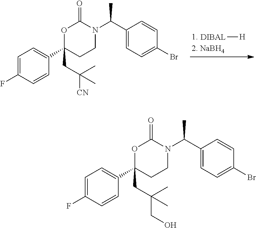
C1=C(F)C=CC(C2(CC([CN])(C)C)CCN(C(C3=CC=C(Br)C=C3)C)C(=O)O2)=C1.[DIBAL][H].C1=C(F)C=CC(C2(CC(CO)(C)C)CCN(C(C3=CC=C(Br)C=C3)C)C(=O)O2)=C1
